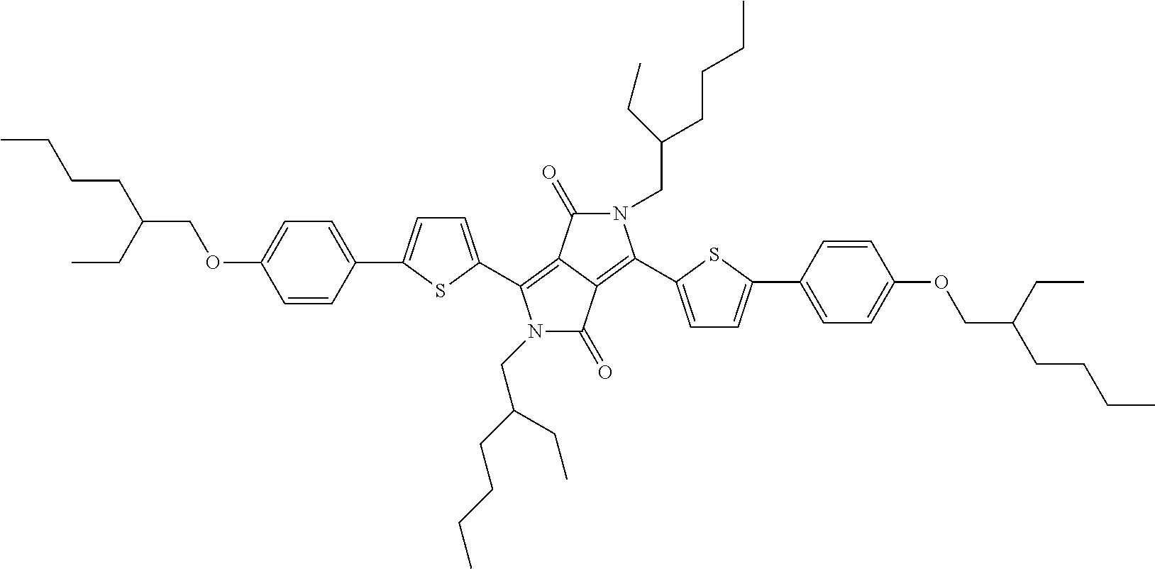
O(C1=CC=C(C2=CC=C(C3=C4C(=C(C5=CC=C(C6=CC=C(OCC(CCCC)CC)C=C6)S5)N(CC(CCCC)CC)C4=O)C(=O)N3CC(CCCC)CC)S2)C=C1)CC(CCCC)CC
